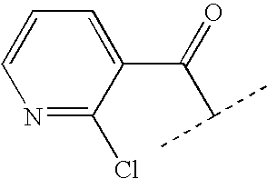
N1=C(Cl)C(C(C(C)C)=O)=CC=C1
